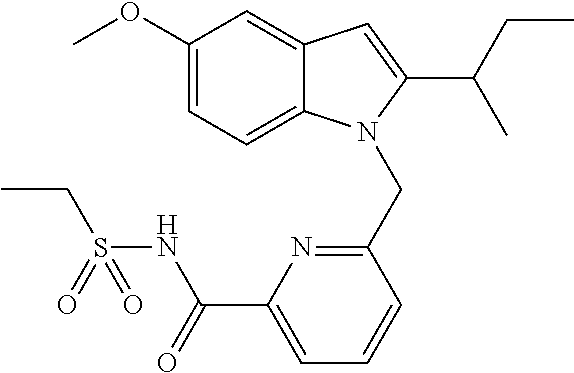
C1(OC)=CC=C2C(=C1)C=C(C(C)CC)N2CC1=NC(C(NS(CC)(=O)=O)=O)=CC=C1
